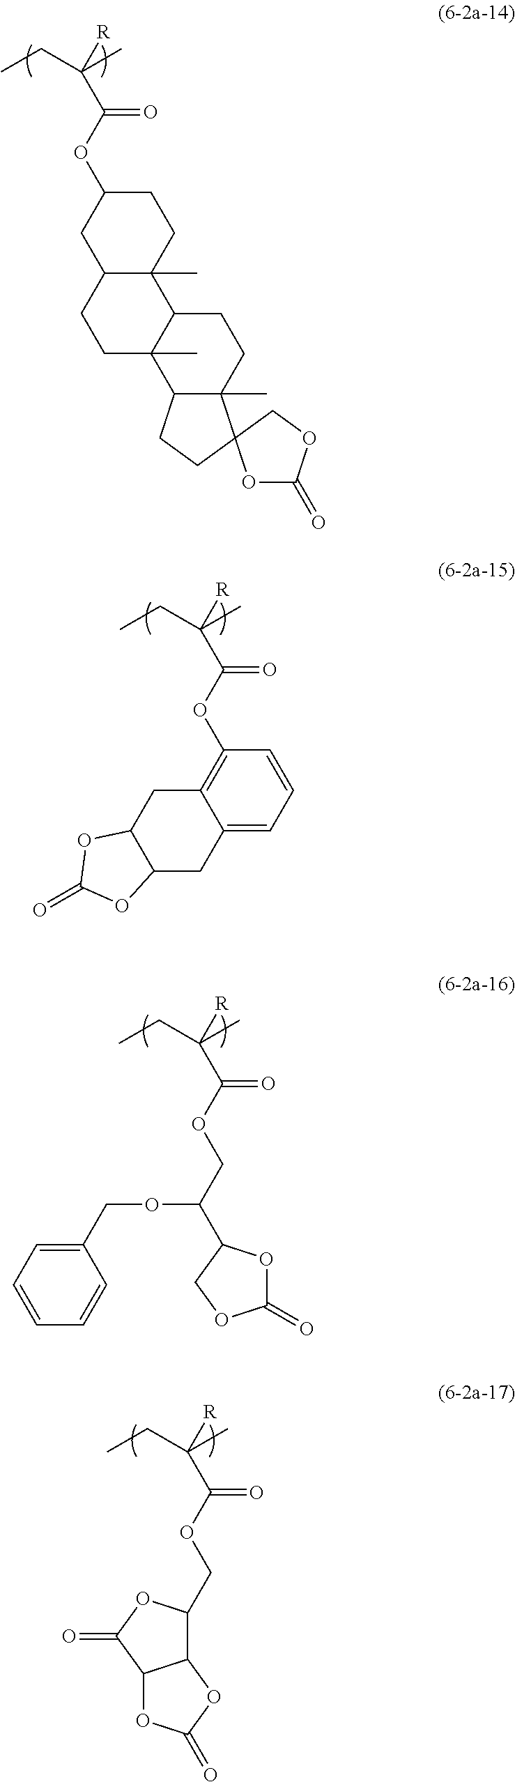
O(C(=O)C([R])(C)CC)C1CC2C(C)(CC1)C1C(C)(CC2)C2C(C)(CC1)C1(CC2)OC(=O)OC1.O(C(=O)C([R])(C)CC)C1=C2C(=CC=C1)CC1C(C2)OC(=O)O1.O(C(=O)C([R])(C)CC)CC(OCC1=CC=CC=C1)C1OC(=O)OC1.O(C(=O)C([R])(C)CC)CC1C2C(C(=O)O1)OC(=O)O2
